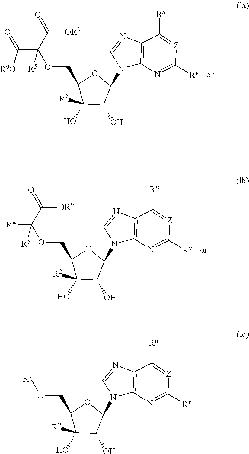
O=C([R9O])C(C(=O)[OR9])([R5])OCC1C([R2])(O)C(O)C(N2C3=C(N=C2)C([Ru])=[Z]C([Rv])=N3)O1.[Rw]C(C(=O)[OR9])([R5])OCC1C([R2])(O)C(O)C(N2C3=C(N=C2)C([Ru])=[Z]C([Rv])=N3)O1.[Rx]OCC1C([R2])(O)C(O)C(N2C3=C(N=C2)C([Ru])=[Z]C([Rv])=N3)O1
